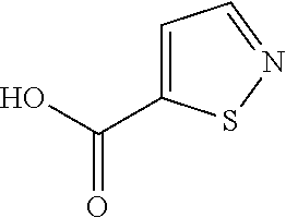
C(O)(=O)C1=CC=NS1
